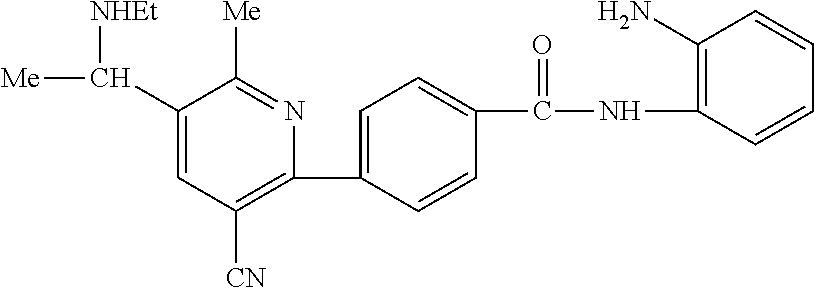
C1(C2=CC=C(C(NC3=C(N)C=CC=C3)=O)C=C2)=C([CN])C=C(C([NHEt])[Me])C([Me])=N1
